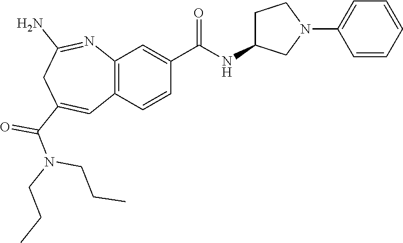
C12=C(C=CC(C(NC3CCN(C4=CC=CC=C4)C3)=O)=C1)C=C(C(=O)N(CCC)CCC)CC(N)=N2
